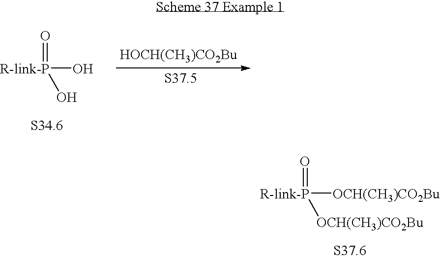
[R-link-P](O)(=O)O.[HOCH(CH3)CO2Bu].[R-link-P]([OCH(CH3)CO2Bu])(=O)[OCH(CH3)CO2Bu]
